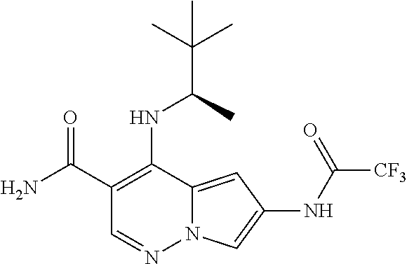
C1(C(=O)N)=C(NC(C)C(C)(C)C)C2=CC(NC(=O)[CF3])=CN2N=C1
